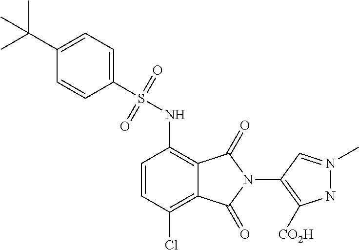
C1=CC(Cl)=C2C(=C1NS(C1=CC=C(C(C)(C)C)C=C1)(=O)=O)C(=O)N(C1=C([CO2H])NN(C)=C1)C2=O
